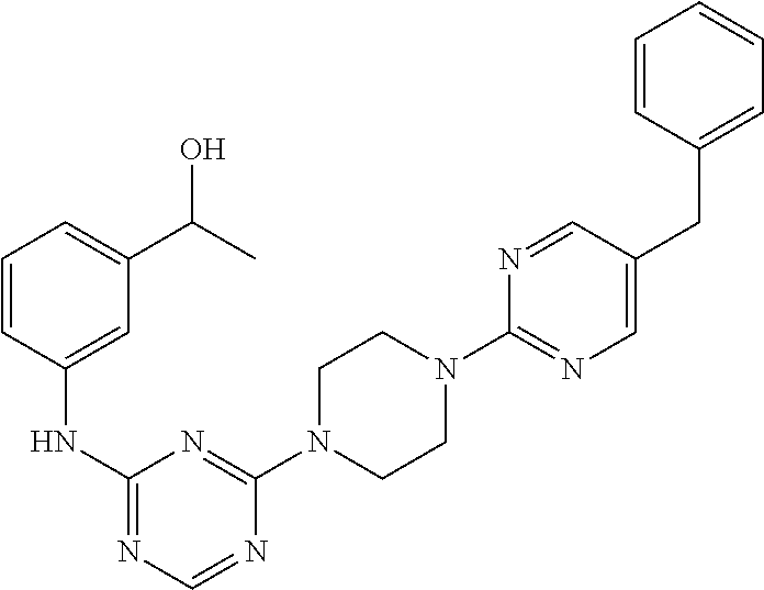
C1(N2CCN(C3=NC(NC4=CC(C(C)O)=CC=C4)=NC=N3)CC2)=NC=C(CC2=CC=CC=C2)C=N1
